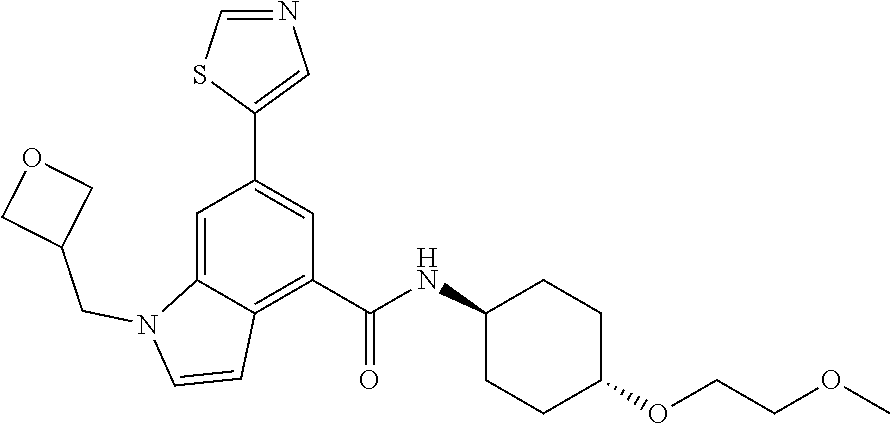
C1=C2C(=C(C(NC3CCC(OCCOC)CC3)=O)C=C1C1=CN=CS1)C=CN2CC1COC1
